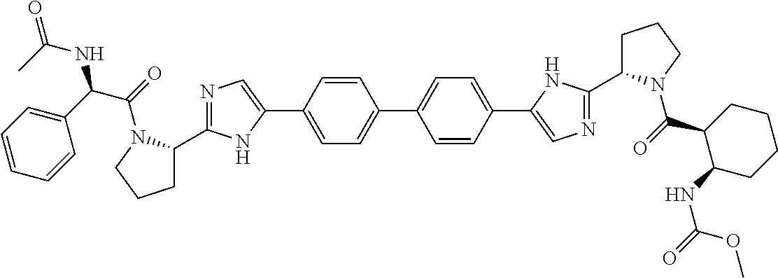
C1=CC(C2=CC=C(C3=CN=C(C4CCCN4C(C4C(NC(=O)OC)CCCC4)=O)N3)C=C2)=CC=C1C1=CN=C(C2CCCN2C(C(C2=CC=CC=C2)NC(=O)C)=O)N1
